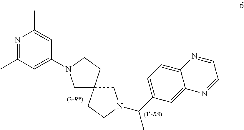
C1N(C2=CC(C)=NC(C)=C2)CCC12CN(C(C1=CC=C3C(=C1)N=CC=N3)C)CC2
